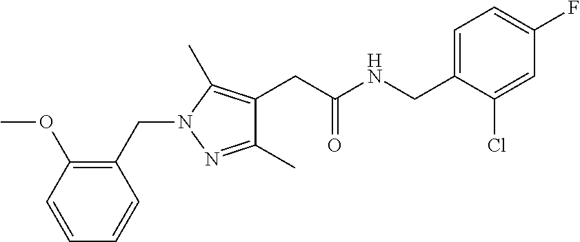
C1=C(CNC(CC2=C(C)N(CC3=C(OC)C=CC=C3)N=C2C)=O)C(Cl)=CC(F)=C1
